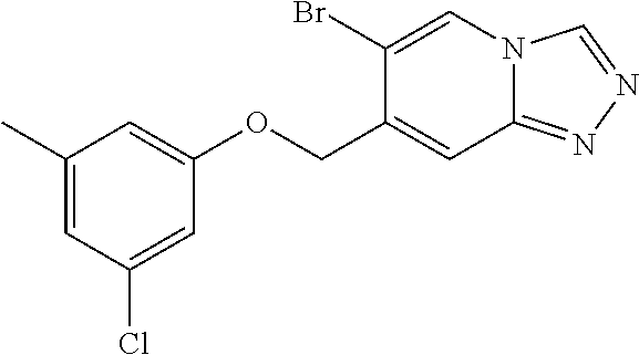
C1(C)=CC(Cl)=CC(OCC2=CC3=NN=CN3C=C2Br)=C1
